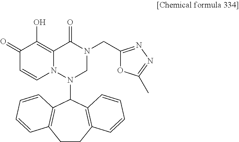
C1(=O)C=CN2C(=C1O)C(=O)N(CC1=NN=C(C)O1)CN2C1C2=C(CCC3=C1C=CC=C3)C=CC=C2
